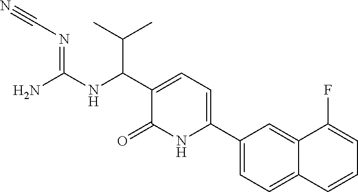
C1(C2=CC=C(C(NC(N)=NC#N)C(C)C)C(=O)N2)=CC=C2C(=C1)C(F)=CC=C2
